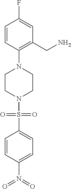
C1=CC(N(=O)=O)=CC=C1S(=O)(=O)N1CCN(C2=C(CN)C=C(F)C=C2)CC1
